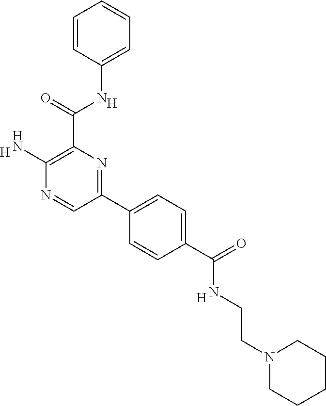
[H].C1(N)=C(C(=O)NC2=CC=CC=C2)N=C(C2=CC=C(C(=O)NCCN3CCCCC3)C=C2)C=N1.[H].[H]
